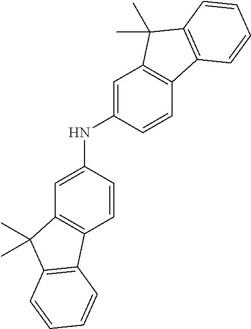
N(C1=CC2=C(C=C1)C1=C(C2(C)C)C=CC=C1)C1=CC2=C(C=C1)C1=C(C2(C)C)C=CC=C1
